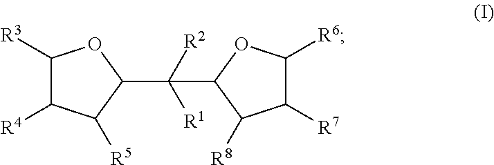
C1([R3])C([R4])C([R5])C(C([R2])([R1])C2C([R8])C([R7])C([R6])O2)O1
